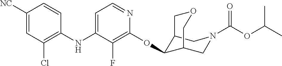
C1(NC2=CC=NC(OC3C4CN(C(OC(C)C)=O)CC3COC4)=C2F)=C(Cl)C=C([NC])C=C1
